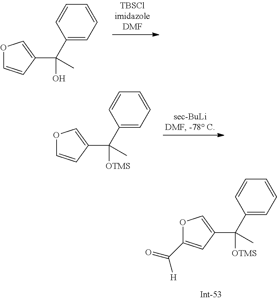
O1C=CC(C(O)(C2=CC=CC=C2)C)=C1.O1C(C([H])=O)=CC(C([OTMS])(C2=CC=CC=C2)C)=C1.O1C=CC(C([OTMS])(C2=CC=CC=C2)C)=C1
